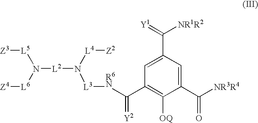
C1=C(C(=[Y1])[NR1R2])C=C(C([NR3R4])=O)C([OQ])=C1C([R6N][L3]N([L2]N([L6][Z4])[L5][Z3])[L4][Z2])=[Y2]
